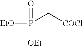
[EtO]P(=O)([OEt])C[COCl]
